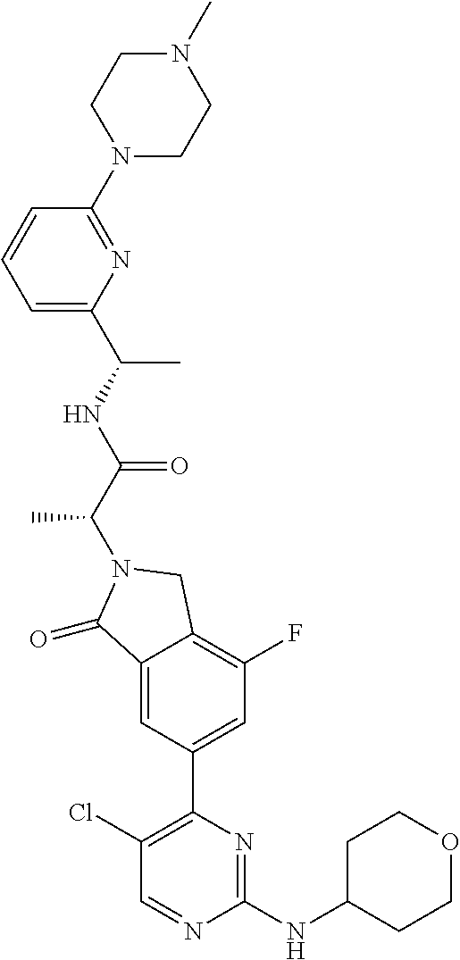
C1(=O)C2=CC(C3=C(Cl)C=NC(NC4CCOCC4)=N3)=CC(F)=C2CN1C(C(NC(C)C1=CC=CC(N2CCN(C)CC2)=N1)=O)C
